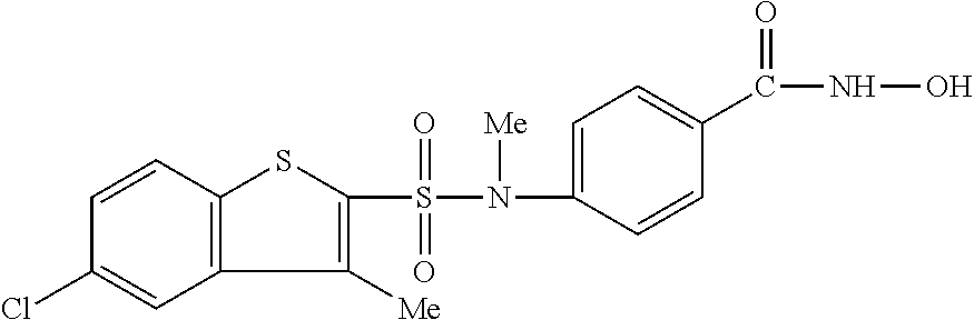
C1(N(S(C2=C([Me])C3=C(S2)C=CC(Cl)=C3)(=O)=O)[Me])=CC=C(C(NO)=O)C=C1
